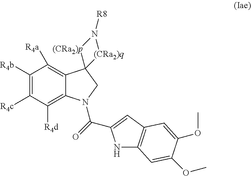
C1([R4b])=C([R4c])C([R4d])=C2C(=C1[R4a])C1(CN2C(=O)C2=CC3=C(N2)C=C(OC)C(OC)=C3)[(CRa2)p]N([R8])[(CRa2)q]1
